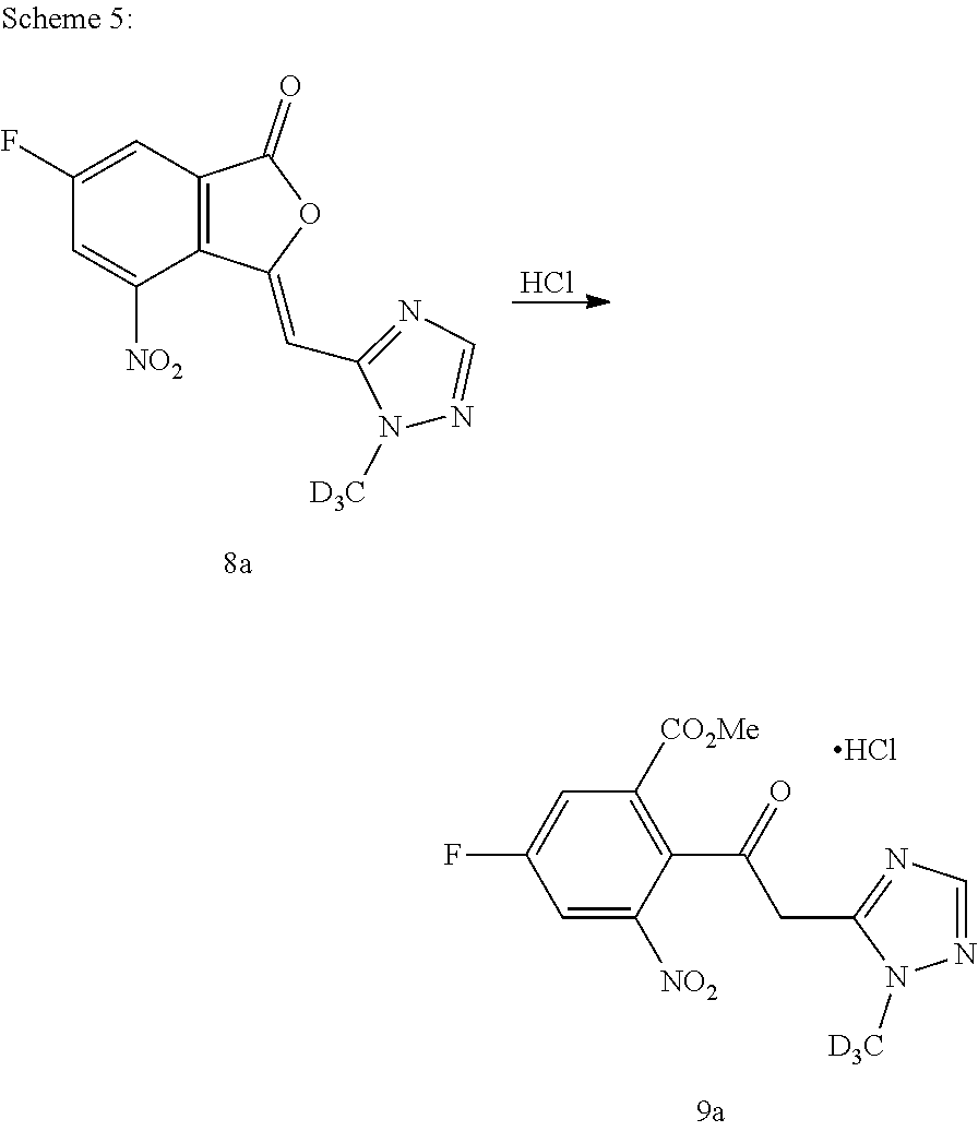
C1=C(F)C=C([NO2])C(C(CC2=NC=NN2[D3C])=O)=C1[CO2Me].Cl.C12=C(C(=CC3=NC=NN3[D3C])OC1=O)C([NO2])=CC(F)=C2.Cl
